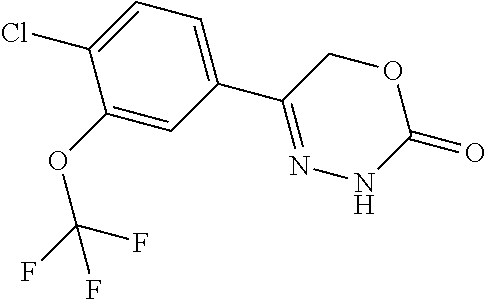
C1(OC(F)(F)F)=CC(C2=NNC(=O)OC2)=CC=C1Cl
